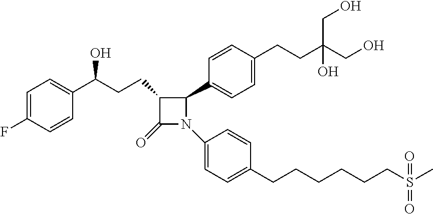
C1(CCC(C2=CC=C(F)C=C2)O)C(=O)N(C2=CC=C(CCCCCCS(C)(=O)=O)C=C2)C1C1=CC=C(CCC(CO)(O)CO)C=C1
